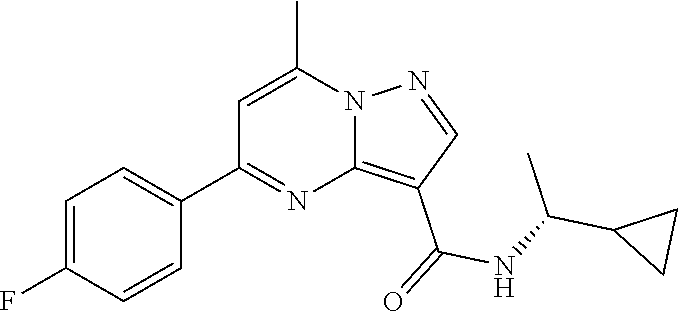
C12=C(C(=O)NC(C3CC3)C)C=NN1C(C)=CC(C1=CC=C(F)C=C1)=N2
